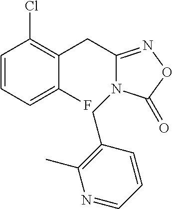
C1=CC=C(F)C(CC2=NOC(=O)N2CC2=C(C)N=CC=C2)=C1Cl
